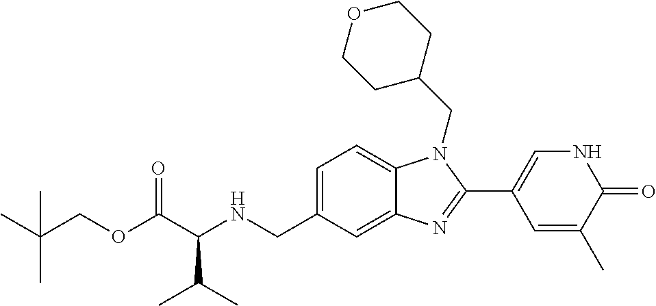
C(OC(C(NCC1=CC=C2C(=C1)N=C(C1=CNC(=O)C(C)=C1)N2CC1CCOCC1)C(C)C)=O)C(C)(C)C
